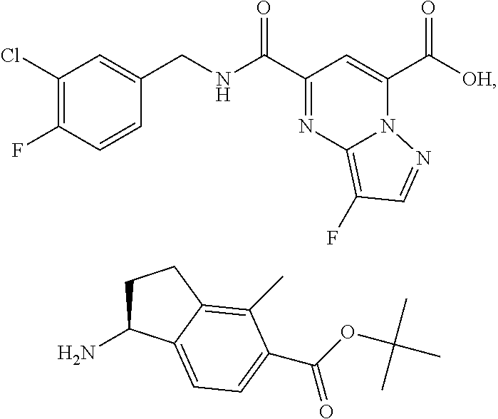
C1(Cl)=C(F)C=CC(CNC(C2=NC3=C(F)C=NN3C(C([OH])=O)=C2)=O)=C1.C1C(N)C2=CC=C(C(OC(C)(C)C)=O)C(C)=C2C1
